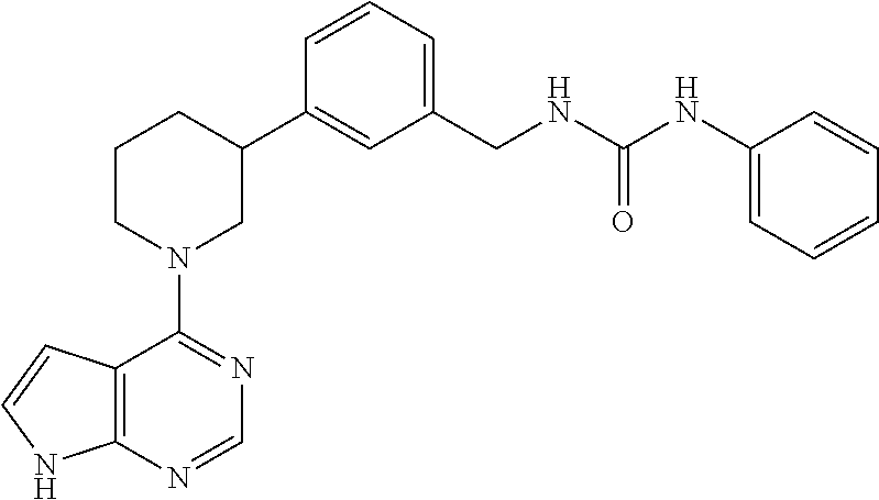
C12=C(NC=C1)N=CN=C2N1CC(C2=CC(CNC(NC3=CC=CC=C3)=O)=CC=C2)CCC1
